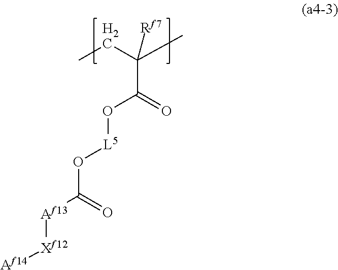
C[H2C]C(C)([Rf7])C(=O)O[L5]OC([Af13][Xf12][Af14])=O
